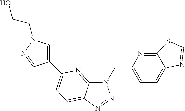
N1(CC2=CC=C3C(=N2)SC=N3)C2=NC(C3=CN(CCO)N=C3)=CC=C2N=N1
